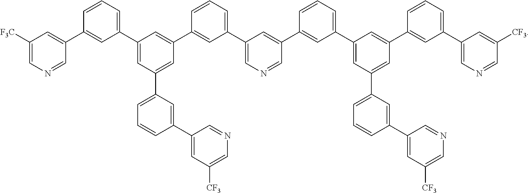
C1([F3C])=CN=CC(C2=CC(C3=CC(C4=CC=CC(C5=CC([CF3])=CN=C5)=C4)=CC(C4=CC(C5=CN=CC(C6=CC(C7=CC(C8=CC=CC(C9=CC([CF3])=CN=C9)=C8)=CC(C8=CC(C9=CN=CC([CF3])=C9)=CC=C8)=C7)=CC=C6)=C5)=CC=C4)=C3)=CC=C2)=C1
